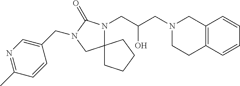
C12=C(C=CC=C1)CCN(CC(CN1C3(CN(CC4=CN=C(C)C=C4)C1=O)CCCC3)O)C2
